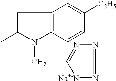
C1=C(C)N(CC2=NN=N[Na+-N]2)C2=C1C=C([C2H5])C=C2
